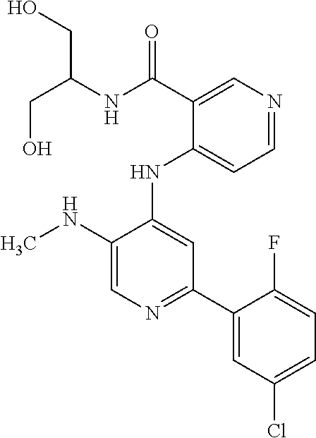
CNC1=CN=C(C2=CC(Cl)=CC=C2F)C=C1NC1=CC=NC=C1C(=O)NC(CO)CO
